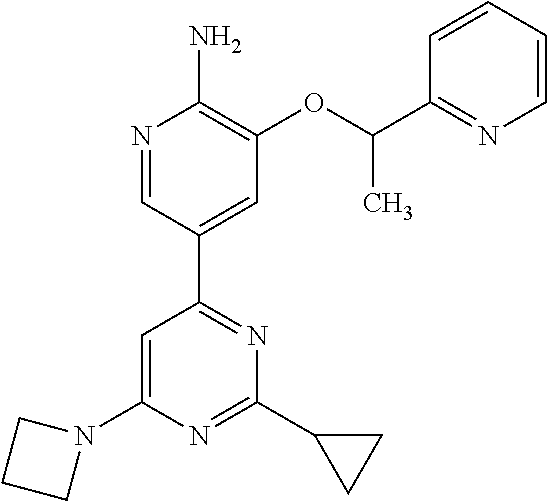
N1=CC(C2=NC(C3CC3)=NC(N3CCC3)=C2)=CC(OC(C2=NC=CC=C2)C)=C1N
